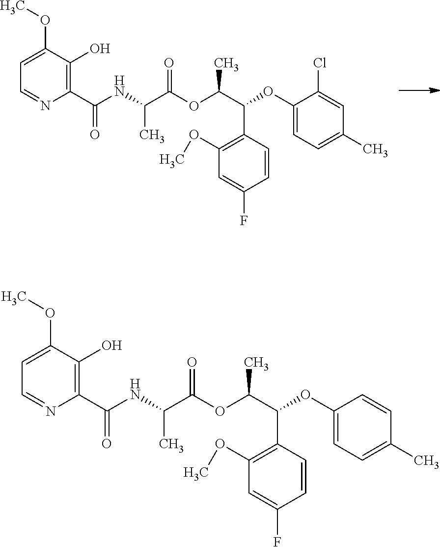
C1=NC(C(NC(C(OC(C(OC2=CC=C(C)C=C2Cl)C2=C(OC)C=C(F)C=C2)C)=O)C)=O)=C(O)C(OC)=C1.C1=NC(C(NC(C(OC(C(OC2=CC=C(C)C=C2)C2=C(OC)C=C(F)C=C2)C)=O)C)=O)=C(O)C(OC)=C1
